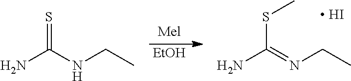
[EtOH].NC(=NCC)SC.[ HI].NC(NCC)=S
